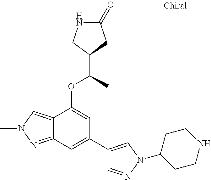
N1C(=O)CC(C(C)OC2=CC(C3=CN(C4CCNCC4)N=C3)=CC3=NN(C)C=C23)C1
